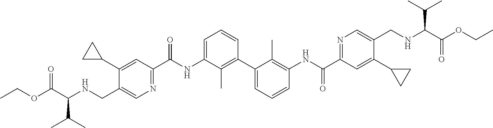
C1(C2CC2)=CC(C(NC2=CC=CC(C3=CC=CC(NC(C4=NC=C(CNC(C(OCC)=O)C(C)C)C(C5CC5)=C4)=O)=C3C)=C2C)=O)=NC=C1CNC(C(OCC)=O)C(C)C
